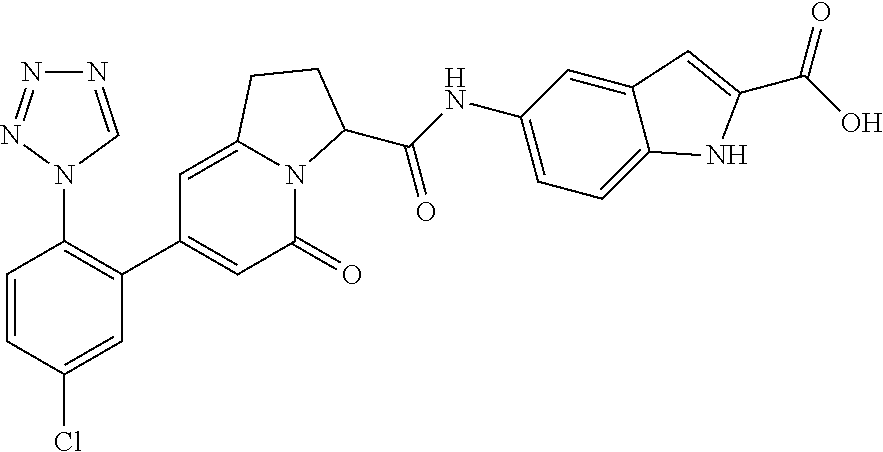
C1=CC(Cl)=CC(C2=CC(=O)N3C(=C2)CCC3C(=O)NC2=CC=C3C(=C2)C=C(C(O)=O)N3)=C1N1C=NN=N1
